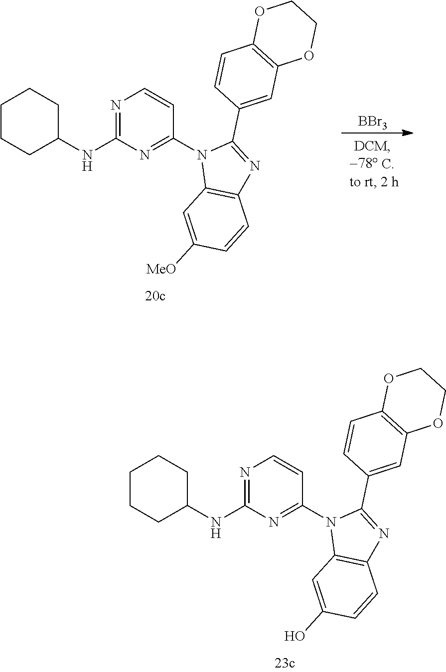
C1CCC(NC2=NC=CC(N3C4=C(N=C3C3=CC5=C(C=C3)OCCO5)C=CC([MeO])=C4)=N2)CC1.[BBr3].C1CCC(NC2=NC=CC(N3C4=C(N=C3C3=CC5=C(C=C3)OCCO5)C=CC(O)=C4)=N2)CC1
